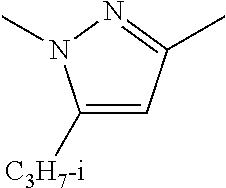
C1=C([C3H7-i])N(C)N=C1C
